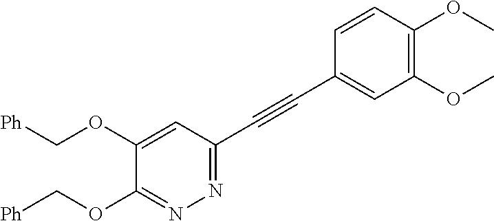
C1(OC[Ph])=CC(C#CC2=CC(OC)=C(OC)C=C2)=NN=C1OC[Ph]
